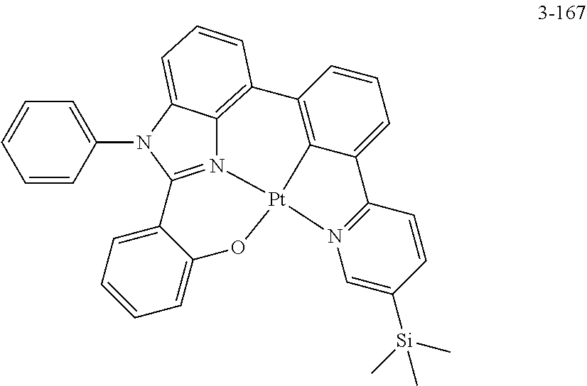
C12=C3C(=CC=C1)C1=N(C=C([Si](C)(C)C)C=C1)[Pt]31OC3=CC=CC=C3C3=N1C1=C2C=CC=C1N3C1=CC=CC=C1
